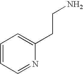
C1=CC=NC(CCN)=C1
